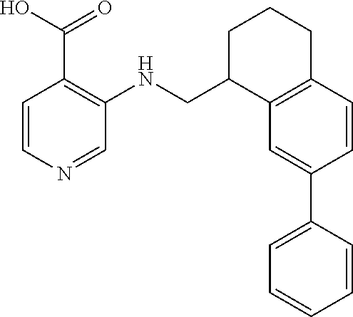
C12=C(C=CC(C3=CC=CC=C3)=C1)CCCC2CNC1=C(C(O)=O)C=CN=C1
